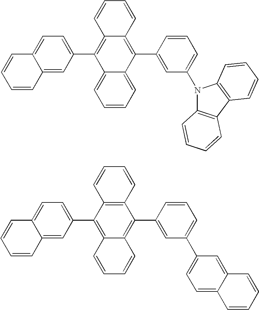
C1=C(C2=C3C(=C(C4=CC(N5C6=C(C7=C5C=CC=C7)C=CC=C6)=CC=C4)C4=CC=CC=C24)C=CC=C3)C=C2C(=C1)C=CC=C2.C1=CC2=C(C=C1)C(C1=CC=C3C(=C1)C=CC=C3)=C1C(=C2C2=CC(C3=CC=C4C(=C3)C=CC=C4)=CC=C2)C=CC=C1
